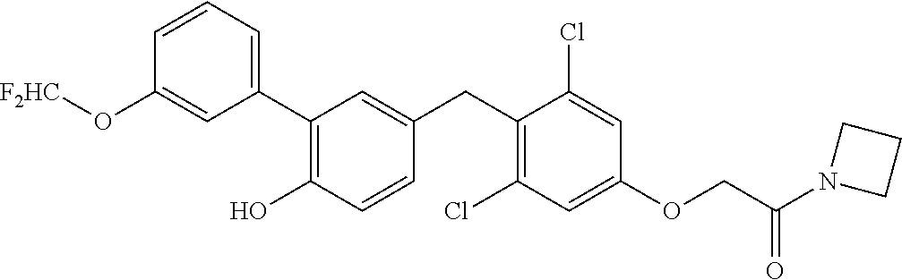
C1(C2=C(O)C=CC(CC3=C(Cl)C=C(OCC(N4CCC4)=O)C=C3Cl)=C2)=CC=CC(O[F2HC])=C1
